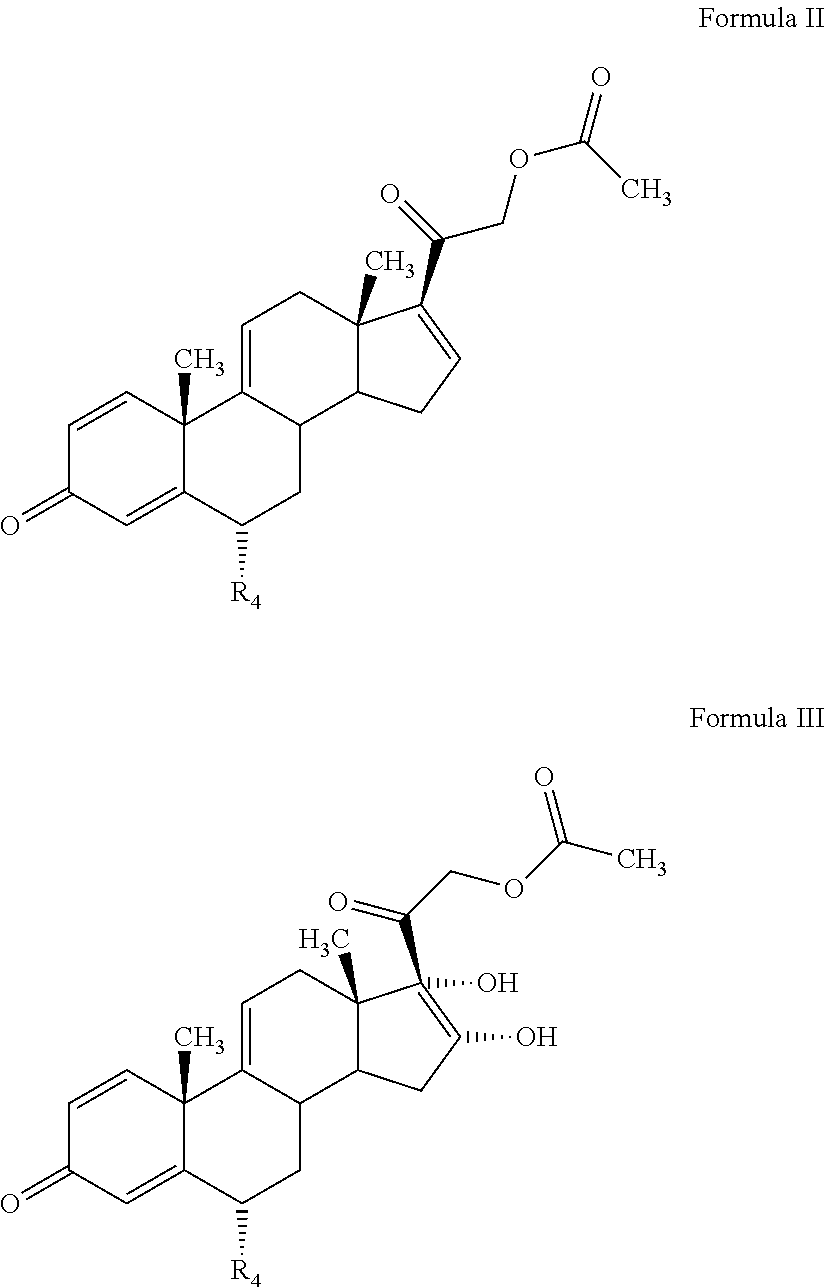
C1=CC2(C)C(=CC1=O)C([R4])CC1C2=CCC2(C)C1CC=C2C(COC(=O)C)=O.C1=CC2(C)C(=CC1=O)C([R4])CC1C2=CCC2(C)C1CC(O)=C2(C(=O)COC(C)=O)O
